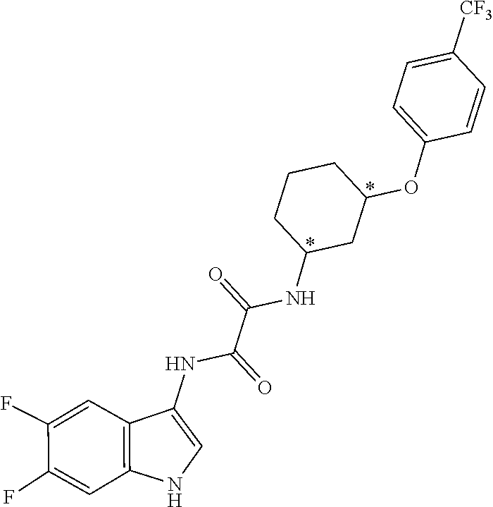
C1=C(OC2CCCC(NC(C(NC3=CNC4=C3C=C(F)C(F)=C4)=O)=O)C2)C=CC([CF3])=C1
